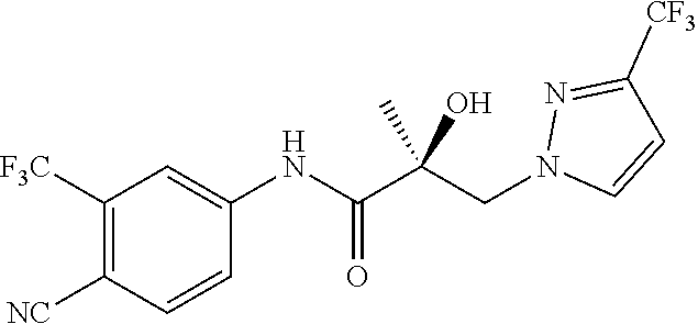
C1([F3C])=C([NC])C=CC(NC(C(CN2C=CC([CF3])=N2)(C)O)=O)=C1
